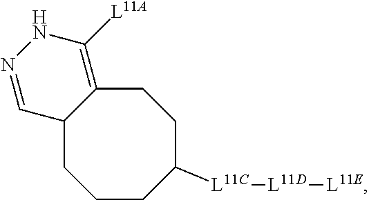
C1CC([L11C][L11D][L11E])CCC2=C([L11A])NN=CC2C1
